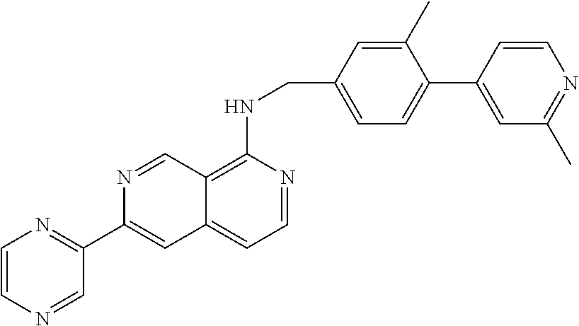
C12=C(NCC3=CC=C(C4=CC(C)=NC=C4)C(C)=C3)N=CC=C1C=C(C1=NC=CN=C1)N=C2
